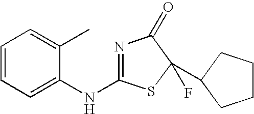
N1=C(NC2=CC=CC=C2C)SC(C2CCCC2)(F)C1=O
